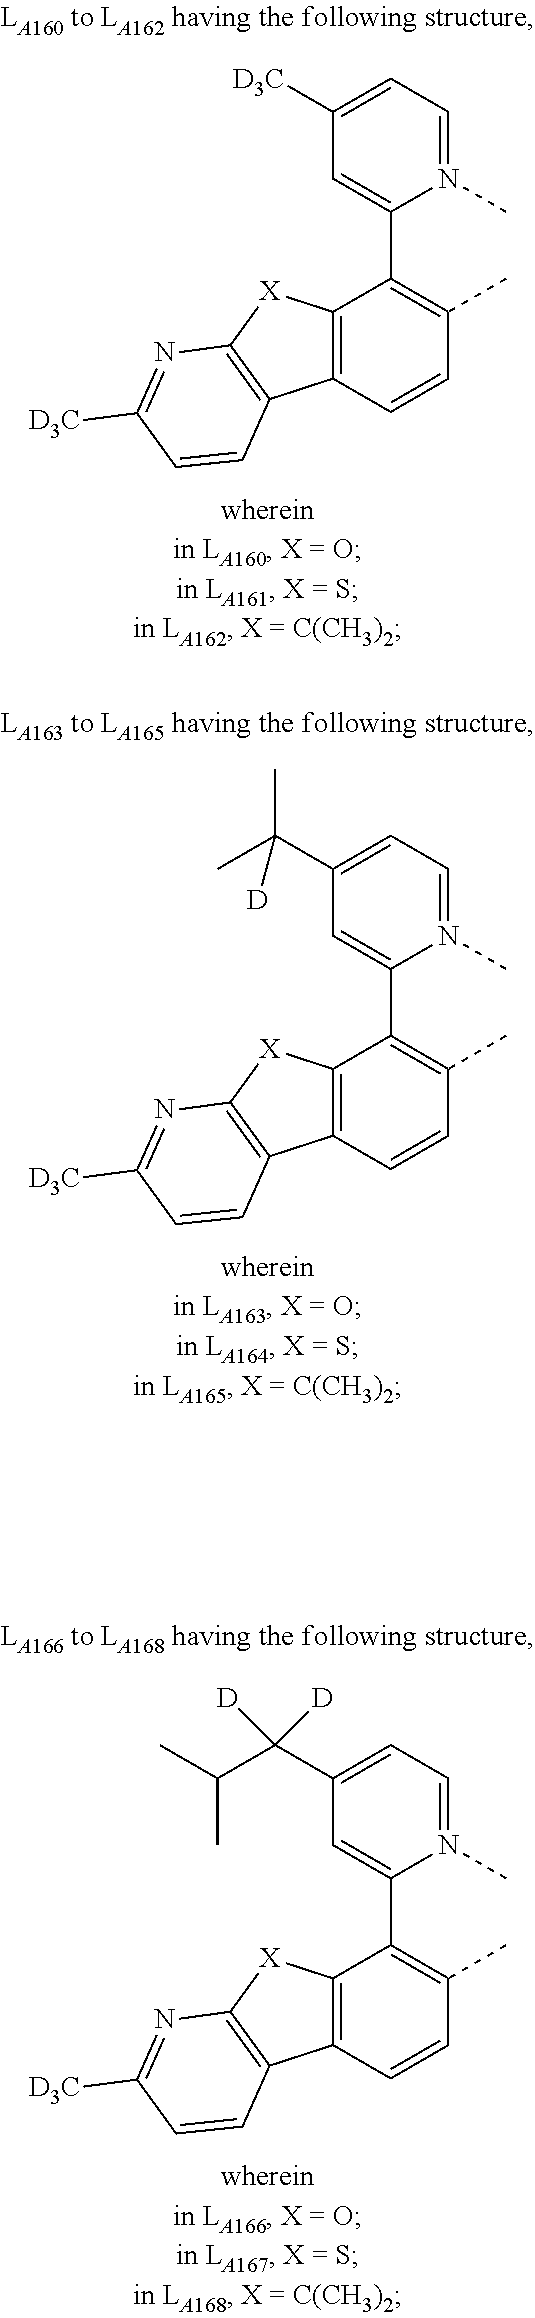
C12=C(C=CC(C)=C1C1=CC([D3C])=CC=N1C)C1=C([X]2)N=C([D3C])C=C1.C12=C(C=CC(C)=C1C1=CC(C(C)(C)[D])=CC=N1C)C1=C([X]2)N=C([D3C])C=C1.C12=C(C=CC(C)=C1C1=CC(C(C(C)C)([D])[D])=CC=N1C)C1=C([X]2)N=C([D3C])C=C1
